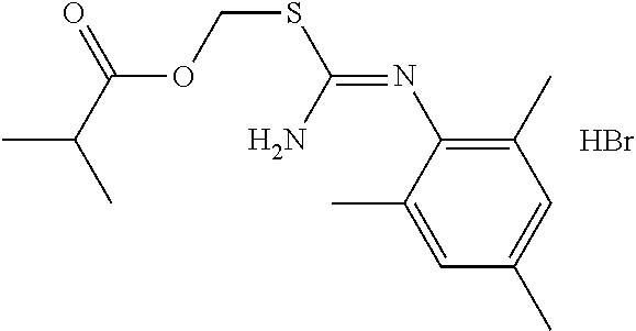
C1(C)=CC(C)=CC(C)=C1N=C(SCOC(C(C)C)=O)N.Br
